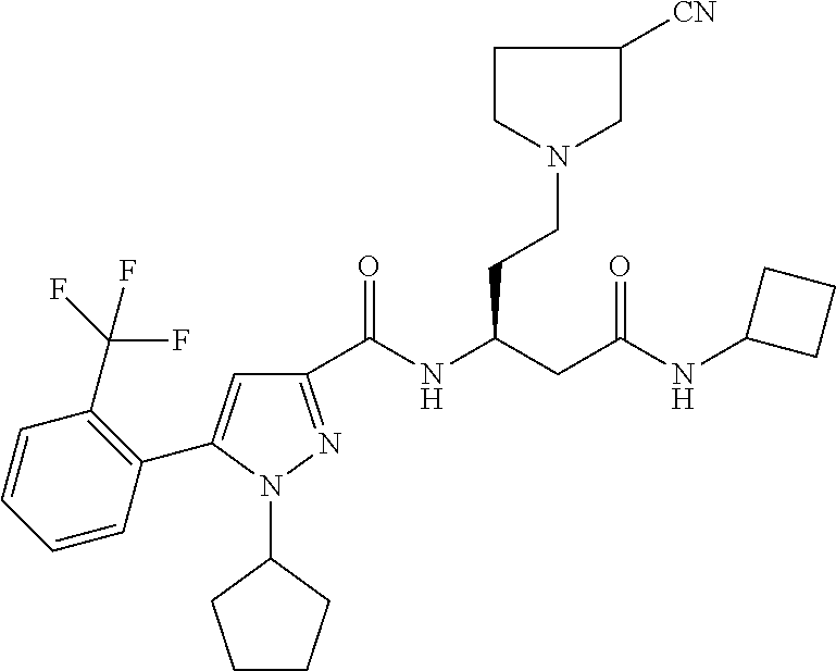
C1(C(NC(CC(NC2CCC2)=O)CCN2CC([CN])CC2)=O)=NN(C2CCCC2)C(C2=C(C(F)(F)F)C=CC=C2)=C1
